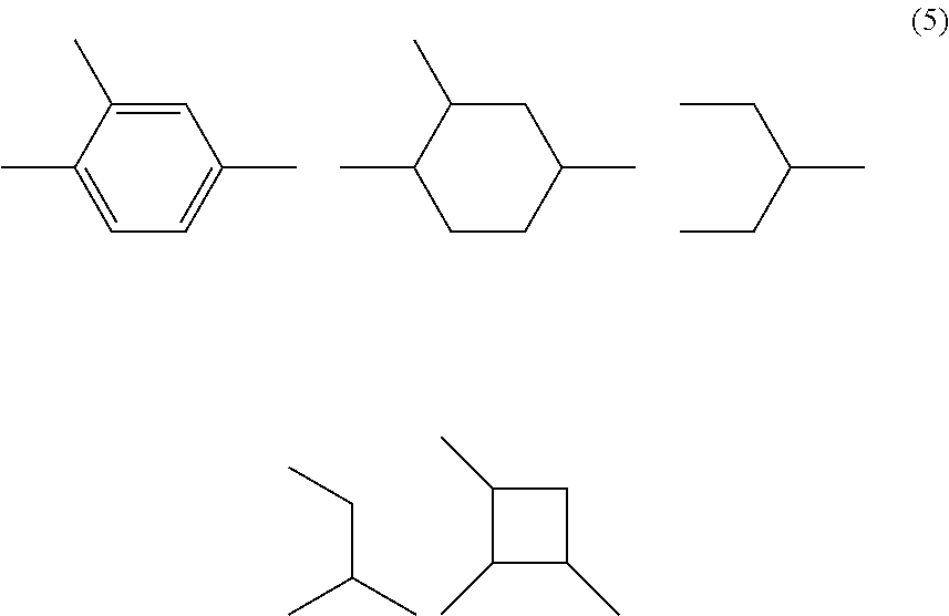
C1=C(C)C(C)=CC=C1C.C1C(C)C(C)CCC1C.C(C)C(CC)C.CC(CC)C.C1(C)C(C)C(C)C1
